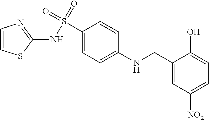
C1(CNC2=CC=C(S(NC3=NC=CS3)(=O)=O)C=C2)=CC([NO2])=CC=C1O
